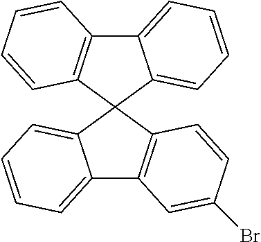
C12=CC=CC=C1C1(C3=C2C=CC=C3)C2=C(C3=CC=CC=C31)C=C(Br)C=C2
